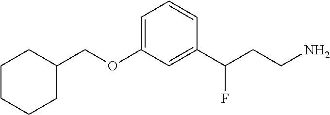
C1CCCC(COC2=CC=CC(C(CCN)F)=C2)C1
